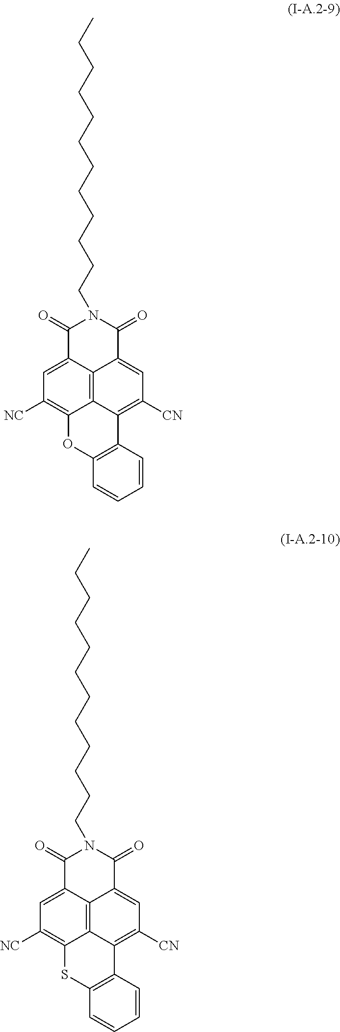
C1=CC2=C(C=C1)OC1=C([NC])C=C3C4=C1C2=C([CN])C=C4C(=O)N(CCCCCCCCCCCC)C3=O.C1=CC2=C(C=C1)SC1=C([NC])C=C3C4=C1C2=C([CN])C=C4C(=O)N(CCCCCCCCCCCC)C3=O
